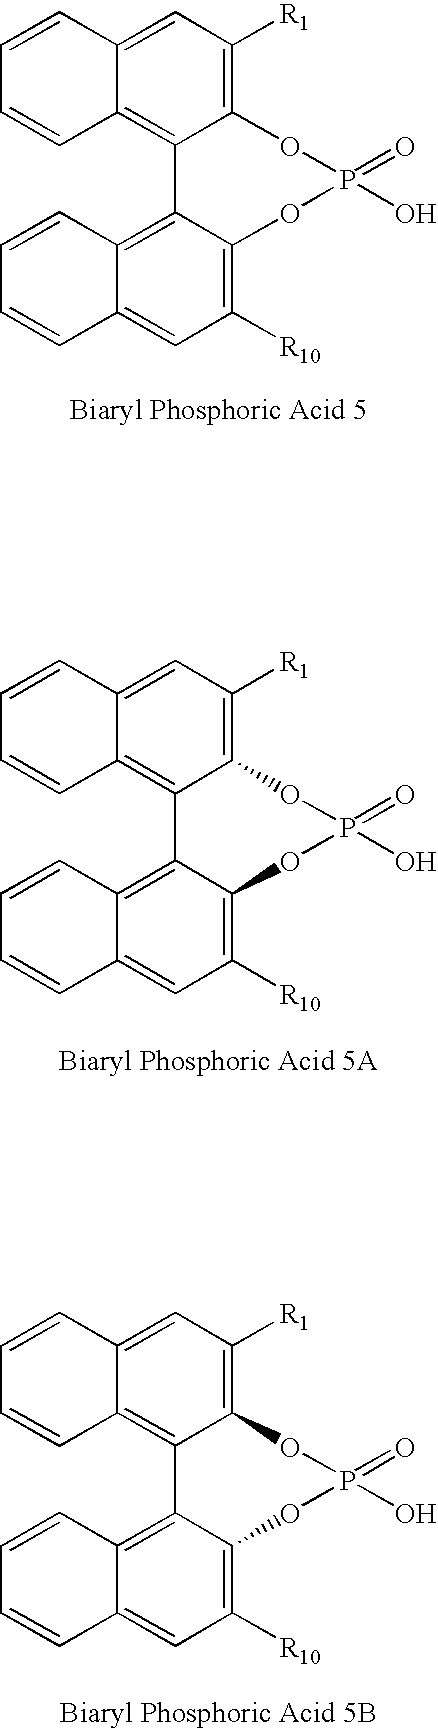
C1=C2C(=C3C(=C1[R1])OP(=O)(O)OC1=C([R10])C=C4C(=C31)C=CC=C4)C=CC=C2.C1=C2C(=C3C(=C1[R1])OP(=O)(O)OC1=C([R10])C=C4C(=C31)C=CC=C4)C=CC=C2.C1=C2C(=C3C(=C1[R1])OP(=O)(O)OC1=C([R10])C=C4C(=C31)C=CC=C4)C=CC=C2
